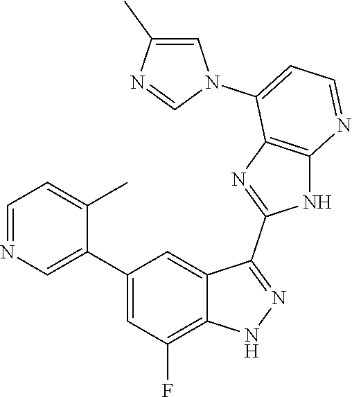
C1=NC=C(C2=CC(F)=C3C(=C2)C(C2=NC4=C(N2)N=CC=C4N2C=C(C)N=C2)=NN3)C(C)=C1
